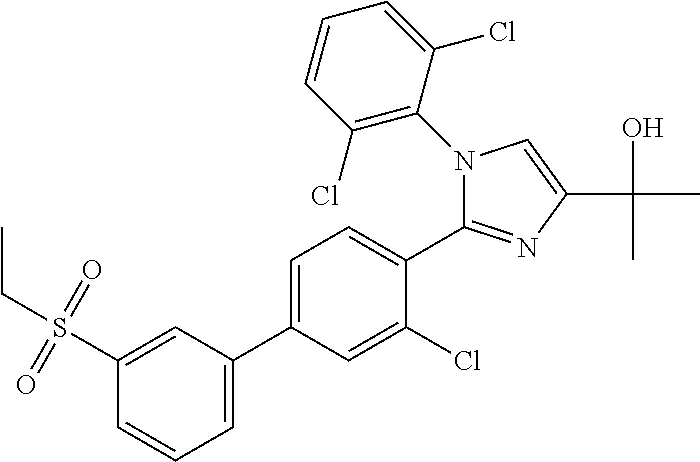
C1(C2=CC=CC(S(CC)(=O)=O)=C2)=CC=C(C2=NC(C(O)(C)C)=CN2C2=C(Cl)C=CC=C2Cl)C(Cl)=C1
